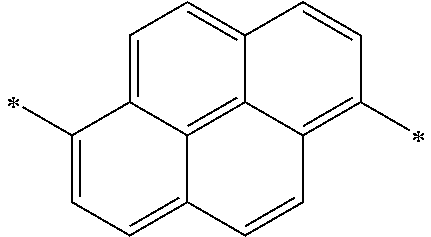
C1=C2C3=C4C(=C1)C=CC(C)=C4C=CC3=CC=C2C
